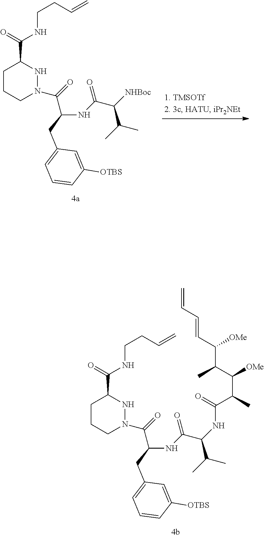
C1CCN(C(C(NC(C(C(C)C)[NHBoc])=O)CC2=CC=CC([OTBS])=C2)=O)NC1C(NCCC=C)=O.C1CCN(C(C(NC(C(C(C)C)NC(=O)C(C([OMe])C(C([OMe])C=CC=C)C)C)=O)CC2=CC=CC([OTBS])=C2)=O)NC1C(NCCC=C)=O
